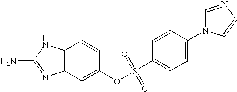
C12=C(C=C(OS(C3=CC=C(N4C=NC=C4)C=C3)(=O)=O)C=C1)N=C(N)N2
